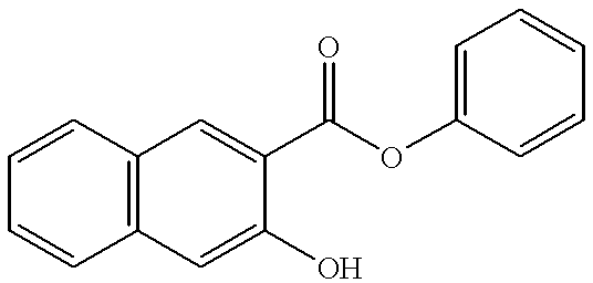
C1=CC=CC2=C1C=C(C(OC1=CC=CC=C1)=O)C(O)=C2
